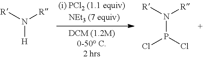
[R]N([R])[H].[R]N([R])P(Cl)Cl
